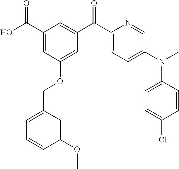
C1(C(O)=O)=CC(OCC2=CC=CC(OC)=C2)=CC(C(C2=CC=C(N(C)C3=CC=C(Cl)C=C3)C=N2)=O)=C1
